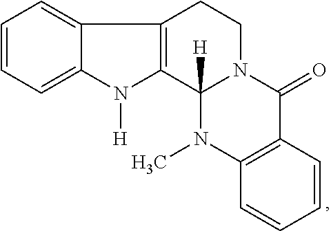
C1=CC=C2C(=C1)C1=C(N2[H])C2([H])N(CC1)C(=O)C1=C(N2C)C=CC=C1
